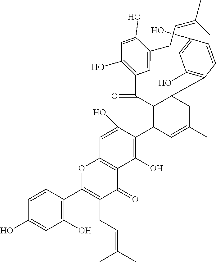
C1(O)=CC(O)=C(C2CC(C)=CC(C3=C(O)C4=C(C=C3O)OC(C3=C(O)C=C(O)C=C3)=C(CC=C(C)C)C4=O)C2C(=O)C2=C(O)C=C(O)C(CC=C(C)C)=C2)C=C1
